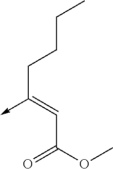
C(C(OC)=O)=C(CCCC)->C
